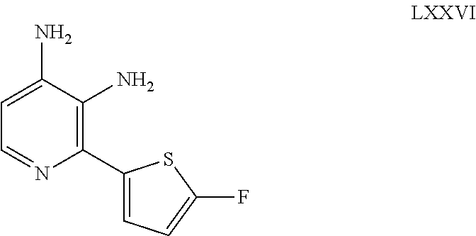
C1=NC(C2=CC=C(F)S2)=C(N)C(N)=C1
